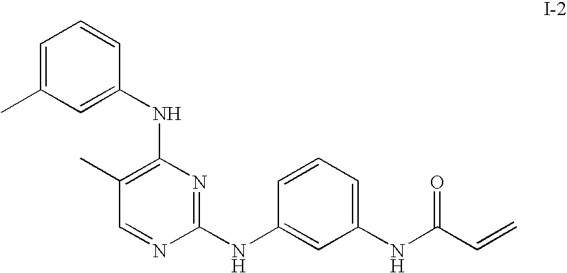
C1(NC2=C(C)C=NC(NC3=CC(NC(C=C)=O)=CC=C3)=N2)=CC(C)=CC=C1
